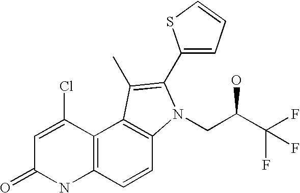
C1=C(Cl)C2=C(NC1=O)C=CC1=C2C(C)=C(C2=CC=CS2)N1CC(C(F)(F)F)O
